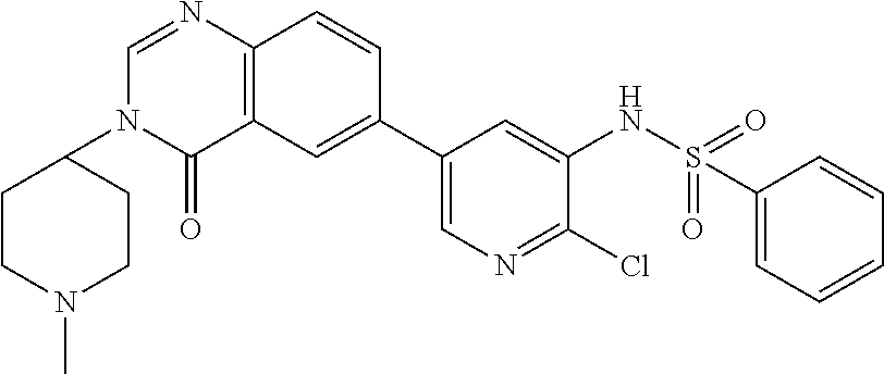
C1(=O)C2=C(N=CN1C1CCN(C)CC1)C=CC(C1=CN=C(Cl)C(NS(=O)(=O)C3=CC=CC=C3)=C1)=C2
